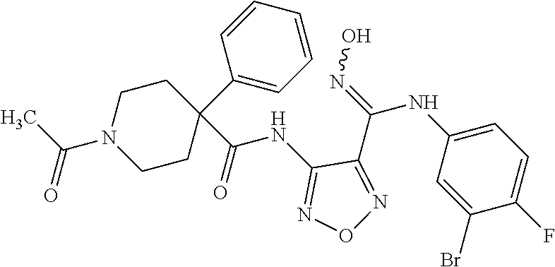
C1=C(NC(=NO)C2=NON=C2NC(C2(C3=CC=CC=C3)CCN(C(C)=O)CC2)=O)C=C(Br)C(F)=C1
